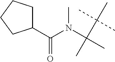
C(C(C)(C)C)(C)(C)N(C(=O)C1CCCC1)C
